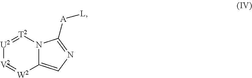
[U2]1=[T2]N2C(=CN=C2[A][L])[W2]=[V2]1
